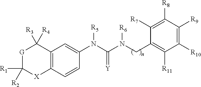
[G]1C([R1])([R2])[X]C2=C(C1([R3])[R4])C=C(N(C(N(CC1=C([R11])C([R10])=C([R9])C([R8])=C1[R7])[R6])=[Y])[R5])C=C2
